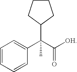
C1=CC=CC(C(C([OH])=O)(C2CCCC2)C)=C1
